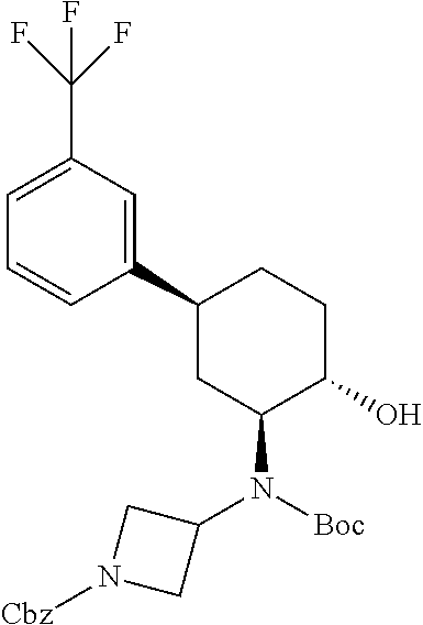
OC1CCC(C2=CC(C(F)(F)F)=CC=C2)CC1N(C1CN([Cbz])C1)[Boc]
